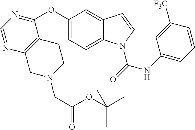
C1(OC2=NC=NC3=C2CCN(CC(OC(C)(C)C)=O)C3)=CC=C2C(=C1)C=CN2C(=O)NC1=CC=CC([F3C])=C1
